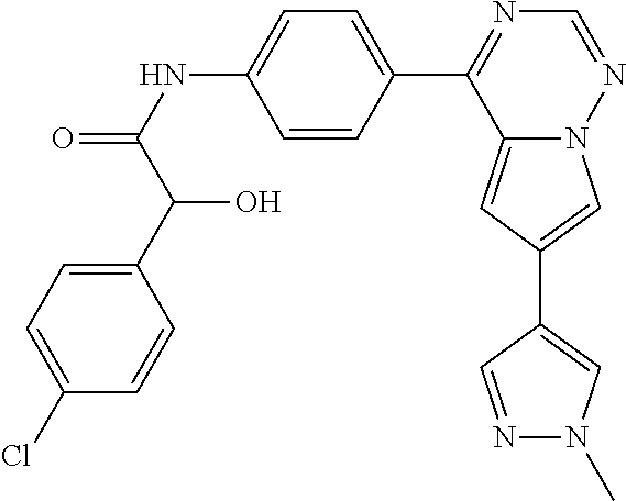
C12=CC(C3=CN(C)N=C3)=CN1N=CN=C2C1=CC=C(NC(=O)C(C2=CC=C(Cl)C=C2)O)C=C1
